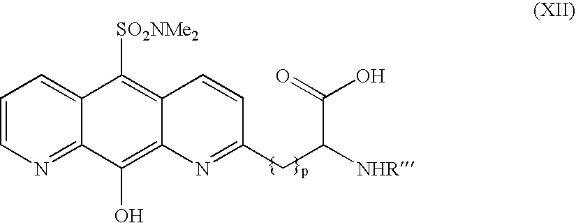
C1(O)=C2N=C(CC([NHR])C(=O)O)C=CC2=C([SO2NMe2])C2=CC=CN=C12
